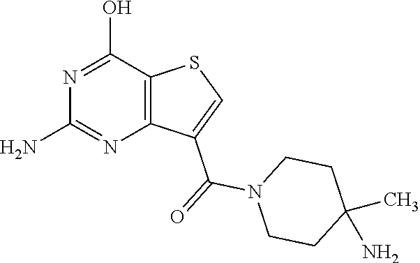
C12=C(C(O)=NC(N)=N1)SC=C2C(=O)N1CCC(C)(N)CC1
